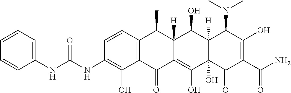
C1=CC2=C(C(O)=C1NC(NC1=CC=CC=C1)=O)C(=O)C1=C(O)C3(O)C([H])(C(O)C1([H])C2C)C(N(C)C)C(O)=C(C(N)=O)C3=O
